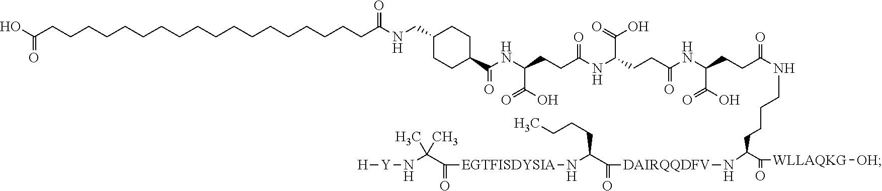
C1CC(C(NC(CCC(NC(CCC(NC(CCC(=O)NCCCCC(C([WLLAQKG][OH])=O)N[DAIRQQDFV]C(C(N[EGTFISDYSIA]C(C(N[Y][H])(C)C)=O)CCCC)=O)C(O)=O)=O)C(O)=O)=O)C(O)=O)=O)CCC1CNC(CCCCCCCCCCCCCCCCCCC(O)=O)=O
